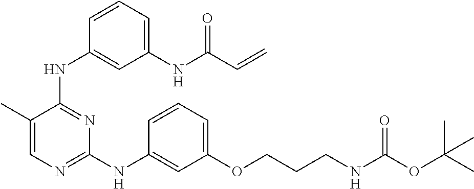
N(C1=NC(NC2=CC(OCCCNC(OC(C)(C)C)=O)=CC=C2)=NC=C1C)C1=CC(NC(C=C)=O)=CC=C1
